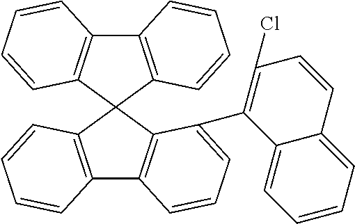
C12=C(C3(C4=C1C=CC=C4C1=C(Cl)C=CC4=CC=CC=C14)C1=C(C4=C3C=CC=C4)C=CC=C1)C=CC=C2
